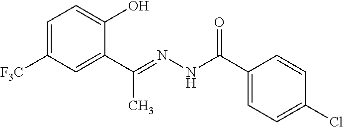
C1=C([F3C])C=C(C(C)=NNC(=O)C2=CC=C(Cl)C=C2)C(O)=C1
